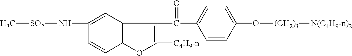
C12=C(C=C(N[SO2]C)C=C1)C(C(C1=CC=C(O[(CH2)3][N(C4H9-n)2])C=C1)=O)=C([C4H9-n])O2
